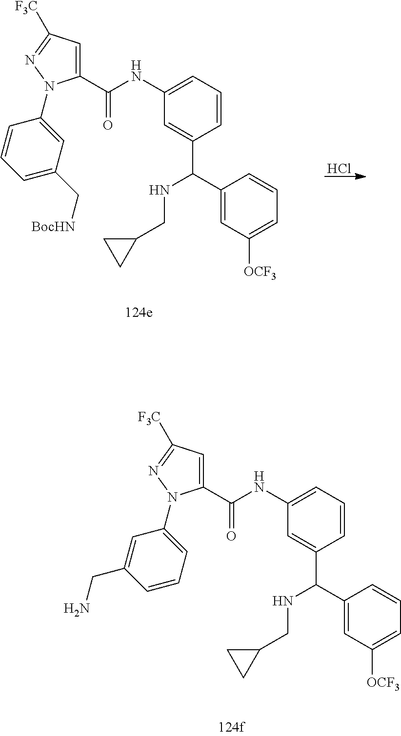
Cl.C1(NC(=O)C2=CC([F3C])=NN2C2=CC(C[BocHN])=CC=C2)=CC=CC(C(C2=CC([OCF3])=CC=C2)NCC2CC2)=C1.C1(NC(=O)C2=CC([F3C])=NN2C2=CC=CC(CN)=C2)=CC=CC(C(C2=CC([OCF3])=CC=C2)NCC2CC2)=C1
